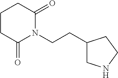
C1C(=O)N(CCC2CNCC2)C(=O)CC1
